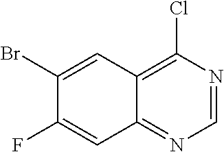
C12=C(Cl)N=CN=C1C=C(F)C(Br)=C2
